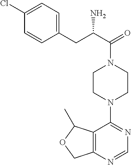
C(C1=CC=C(Cl)C=C1)C(C(=O)N1CCN(C2=NC=NC3=C2C(C)OC3)CC1)N
